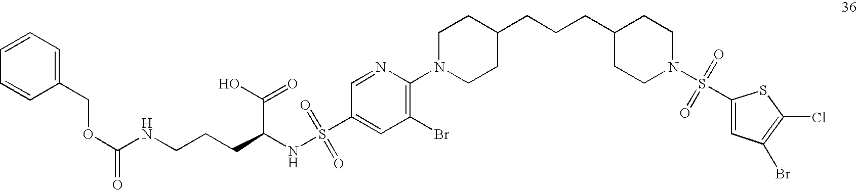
C1=CC=C(COC(NCCCC(NS(C2=CC(Br)=C(N3CCC(CCCC4CCN(S(=O)(=O)C5=CC(Br)=C(Cl)S5)CC4)CC3)N=C2)(=O)=O)C(O)=O)=O)C=C1
